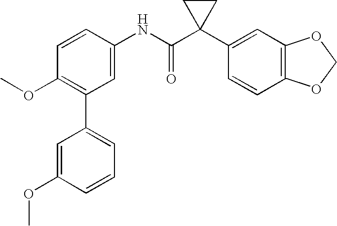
C1=CC(NC(C2(C3=CC4=C(C=C3)OCO4)CC2)=O)=CC(C2=CC=CC(OC)=C2)=C1OC
